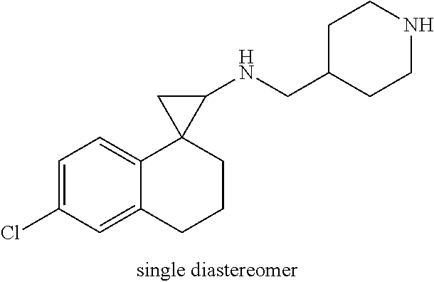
C1=C(Cl)C=C2C(=C1)C1(CCC2)C(NCC2CCNCC2)C1
